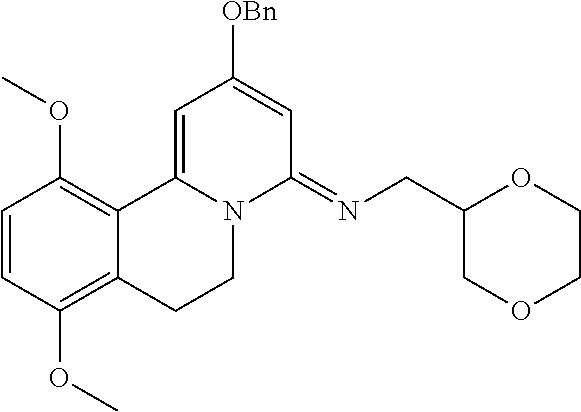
C1=CC(OC)=C2C(=C1OC)C1=CC([OBn])=CC(=NCC3COCCO3)N1CC2
